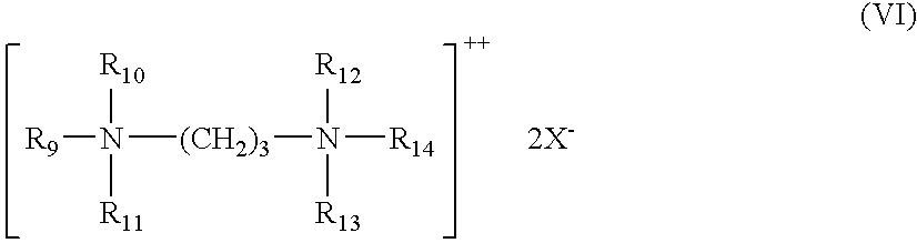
[R9]N([(CH2)3]N([R14])([R12])[R13])([R10])[R11].[2X-]
